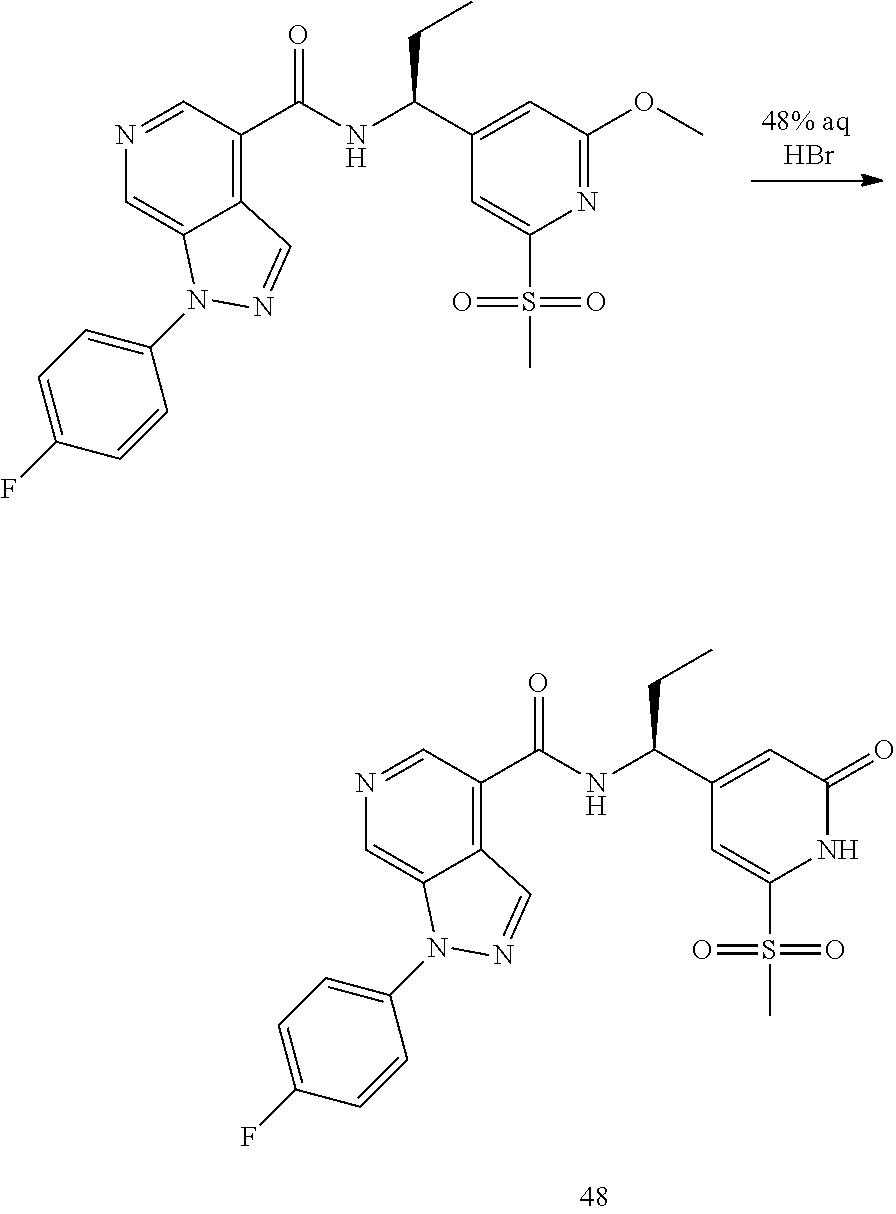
N1=CC(C(NC(C2=CC(=O)NC(S(C)(=O)=O)=C2)CC)=O)=C2C(=C1)N(C1=CC=C(F)C=C1)N=C2.N1=CC(C(NC(C2=CC(OC)=NC(S(C)(=O)=O)=C2)CC)=O)=C2C(=C1)N(C1=CC=C(F)C=C1)N=C2
